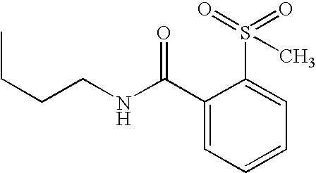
CCCCNC(C1=CC=CC=C1S(=O)(=O)C)=O
